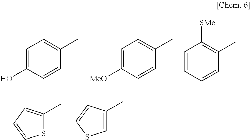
C1=C(O)C=CC(C)=C1.C1=C([MeO])C=CC(C)=C1.C1=CC=CC(C)=C1[SMe].S1C(C)=CC=C1.C1=C(C)C=CS1
